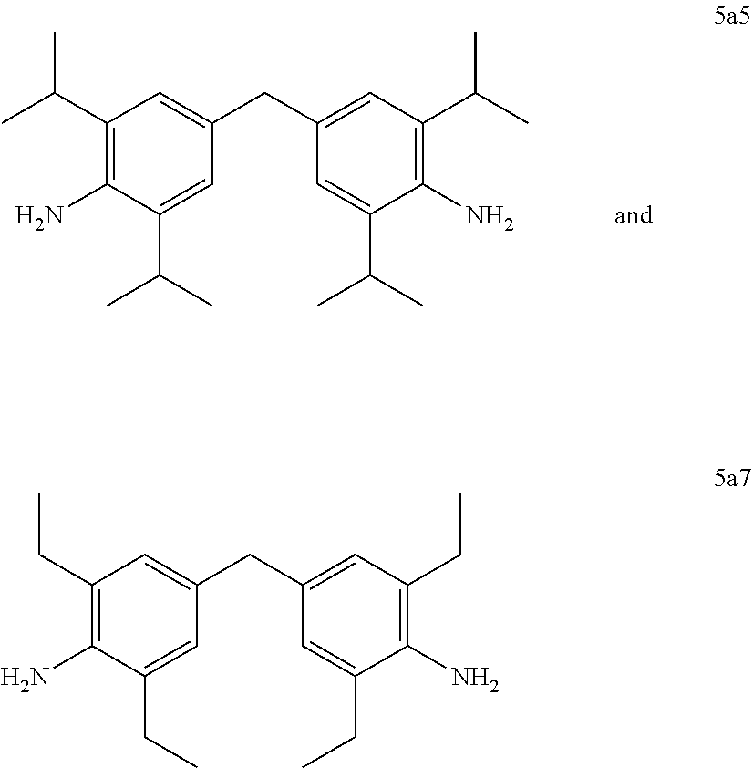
C1(C(C)C)=C(N)C(C(C)C)=CC(CC2=CC(C(C)C)=C(N)C(C(C)C)=C2)=C1.C1(CC)=C(N)C(CC)=CC(CC2=CC(CC)=C(N)C(CC)=C2)=C1
